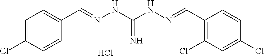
C1=C(Cl)C=CC(C=NNC(NN=CC2=C(Cl)C=C(Cl)C=C2)=N)=C1.Cl
